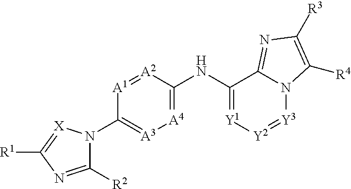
C1([R2])=NC([R1])=[X]N1C1=[A3][A4]=C(NC2=[Y1][Y2]=[Y3]N3C2=NC([R3])=C3[R4])[A2]=[A1]1
